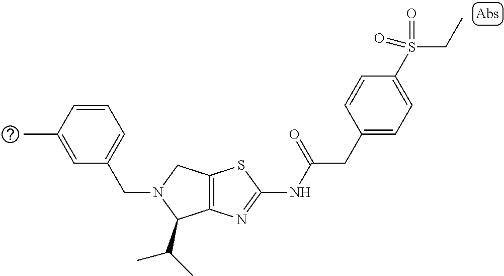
C12=C(N=C(NC(CC3=CC=C(S(CC)(=O)=O)C=C3)=O)S1)C(C(C)C)N(CC1=CC=CC(C)=C1)C2
